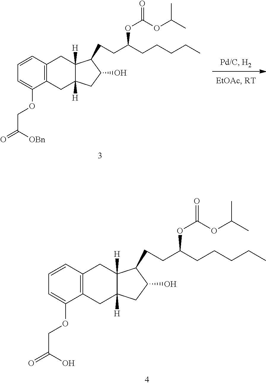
C1=C(OCC(=O)O)C2=C(C=C1)CC1([H])C([H])(C2)CC(O)C1CCC(OC(OC(C)C)=O)CCCCC.C1=C(OCC(=O)[OBn])C2=C(C=C1)CC1([H])C([H])(C2)CC(O)C1CCC(OC(OC(C)C)=O)CCCCC
